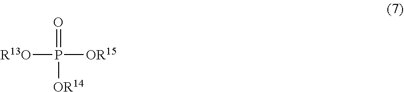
[R13O]P([OR15])([OR14])=O
